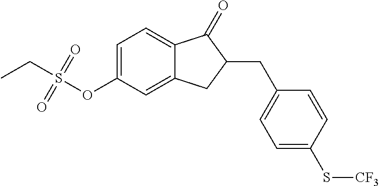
C1=C(OS(CC)(=O)=O)C=C2C(=C1)C(=O)C(CC1=CC=C(S[CF3])C=C1)C2
